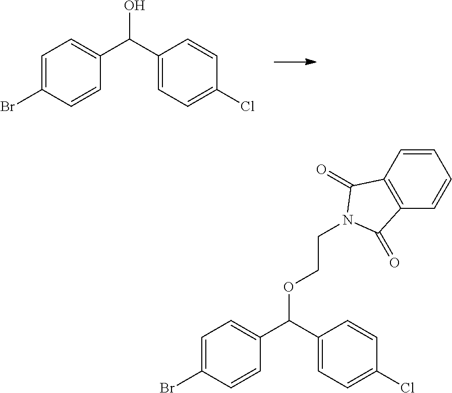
C1=C(Br)C=CC(C(C2=CC=C(Cl)C=C2)O)=C1.C1=C(Br)C=CC(C(C2=CC=C(Cl)C=C2)OCCN2C(=O)C3=C(C=CC=C3)C2=O)=C1
